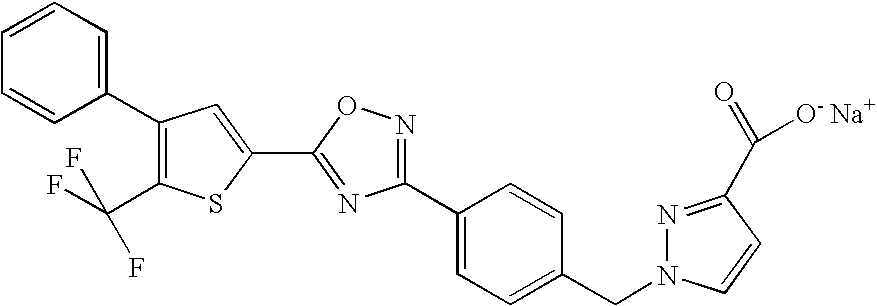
C1(C2=C(C(F)(F)F)SC(C3=NC(C4=CC=C(CN5N=C(C(=O)[O- Na+])C=C5)C=C4)=NO3)=C2)=CC=CC=C1
